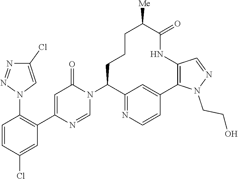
C1=CC(Cl)=CC(C2=CC(=O)N(C3C4=NC=CC(=C4)C4=C(NC(=O)C([Me])CCC3)C=NN4CCO)C=N2)=C1N1C=C(Cl)N=N1
